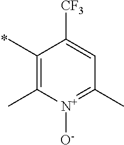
C1(C)=C(C)[N+]([O-])=C(C)C=C1[CF3]
